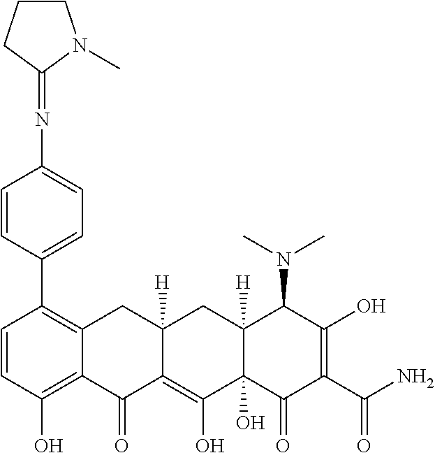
C1(C2=C3C(=C(O)C=C2)C(=O)C2=C(O)C4(O)C([H])(CC2([H])C3)C(N(C)C)C(O)=C(C(N)=O)C4=O)=CC=C(N=C2N(C)CCC2)C=C1
